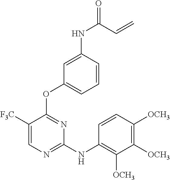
C1([F3C])=CN=C(NC2=C([OCH3])C([OCH3])=C([OCH3])C=C2)N=C1OC1=CC=CC(NC(=O)C=C)=C1
